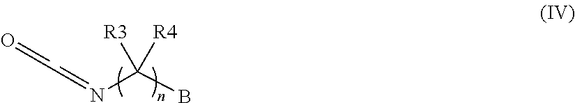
N(C(B)([R3])[R4])=CC=O
